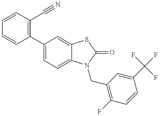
C1=CC(C2=CC=C3C(=C2)SC(=O)N3CC2=C(F)C=CC(C(F)(F)F)=C2)=C(C#N)C=C1
